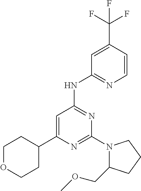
C1=C(C2CCOCC2)N=C(N2C(COC)CCC2)N=C1NC1=NC=CC(C(F)(F)F)=C1
